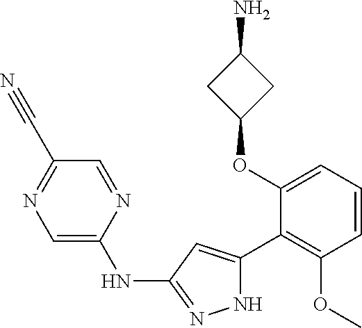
C1(OC2=CC=CC(OC)=C2C2=CC(NC3=CN=C(C#N)C=N3)=NN2)CC(N)C1
